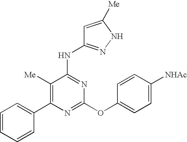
C1(C2=CC=CC=C2)=C([Me])C(NC2=NNC([Me])=C2)=NC(OC2=CC=C([NHAc])C=C2)=N1
